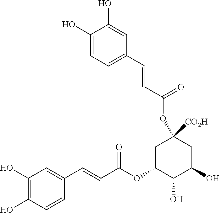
C1(O)=CC=C(C=CC(OC2([CO2H])CC(OC(C=CC3=CC(O)=C(O)C=C3)=O)C(O)C([OH])C2)=O)C=C1O
